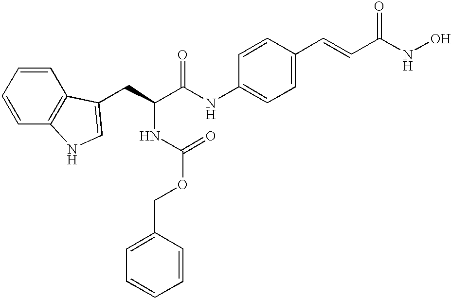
N(C1=CC=C(C=CC(NO)=O)C=C1)C(C(CC1=CNC2=C1C=CC=C2)NC(OCC1=CC=CC=C1)=O)=O
